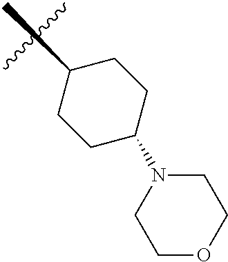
C1(C)CCC(N2CCOCC2)CC1
